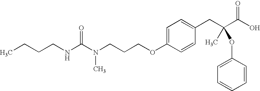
C(NC(N(CCCOC1=CC=C(CC(C(O)=O)(C)OC2=CC=CC=C2)C=C1)C)=O)CCC
